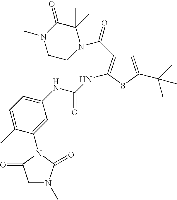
C1N(C)C(=O)N(C2=CC(NC(=O)NC3=C(C(N4C(C)(C)C(=O)N(C)CC4)=O)C=C(C(C)(C)C)S3)=CC=C2C)C1=O
